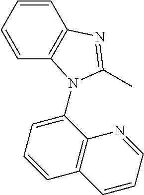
C1(N2C3=C(C=CC=C3)N=C2C)=CC=CC2=C1N=CC=C2
